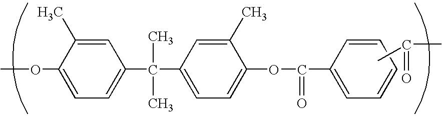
COC1=CC=C(C(C2=CC=C(OC(=O)C3=CC=CC=C3)C(C)=C2)(C)C)C=C1C.CC(C)=O
